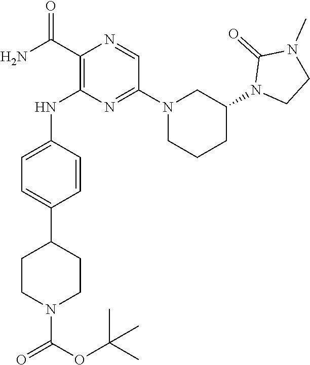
C1(C(N)=O)=C(NC2=CC=C(C3CCN(C(OC(C)(C)C)=O)CC3)C=C2)N=C(N2CCCC(N3CCN(C)C3=O)C2)C=N1
